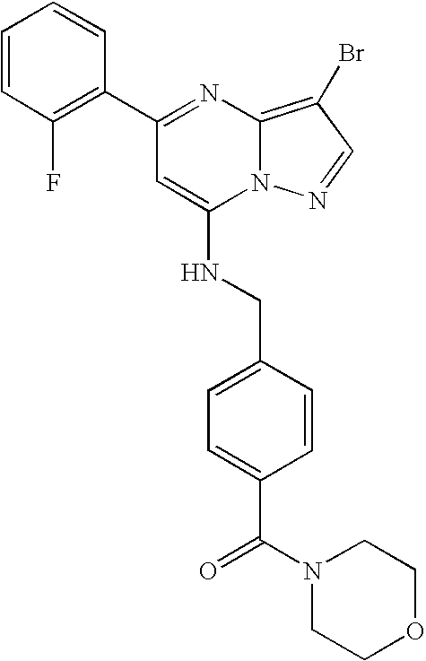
C1(C2=NC3=C(Br)C=NN3C(NCC3=CC=C(C(N4CCOCC4)=O)C=C3)=C2)=C(F)C=CC=C1
